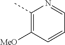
C1(C)=C([MeO])C=CC=N1
